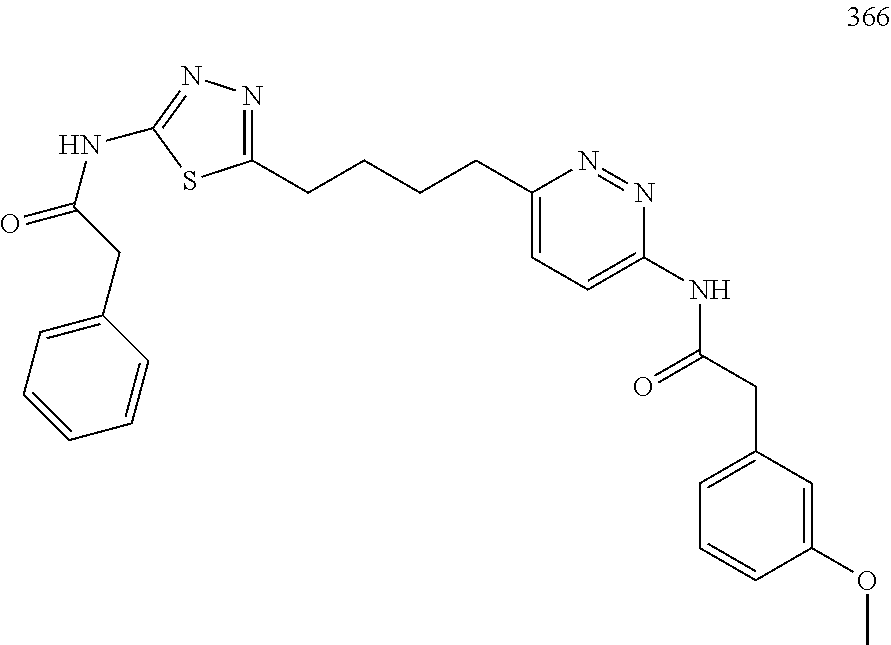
C1(CCCCC2=NN=C(NC(CC3=CC=CC=C3)=O)S2)=CC=C(NC(CC2=CC=CC(OC)=C2)=O)N=N1
